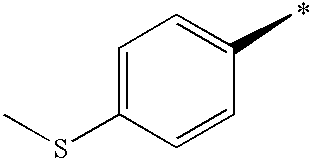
C1=C(SC)C=CC(C)=C1
